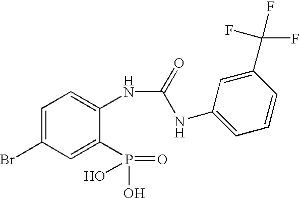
C1=C(Br)C=C(P(O)(=O)O)C(NC(NC2=CC=CC(C(F)(F)F)=C2)=O)=C1
